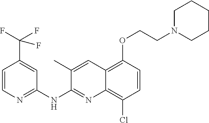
C1=CN=C(NC2=NC3=C(Cl)C=CC(OCCN4CCCCC4)=C3C=C2C)C=C1C(F)(F)F
